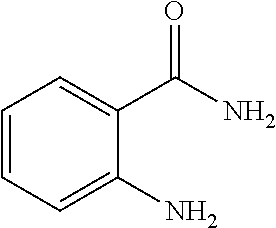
C1=CC=C(N)C(C(N)=O)=C1
